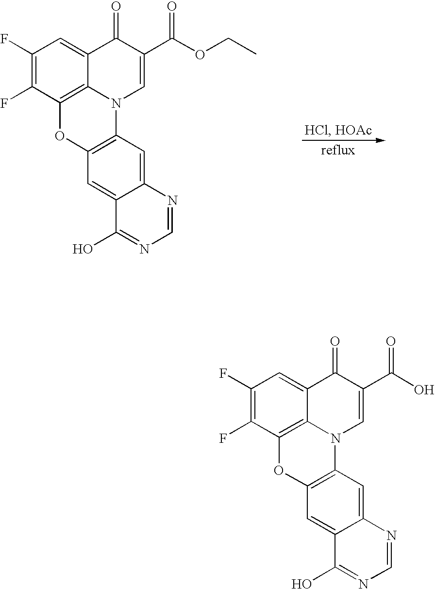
C1(F)=C(F)C2=C3C(=C1)C(=O)C(C(OCC)=O)=CN3C1=C(O2)C=C2C(=C1)N=CN=C2O.C1(F)=C(F)C2=C3C(=C1)C(=O)C(C(O)=O)=CN3C1=C(O2)C=C2C(=C1)N=CN=C2O
